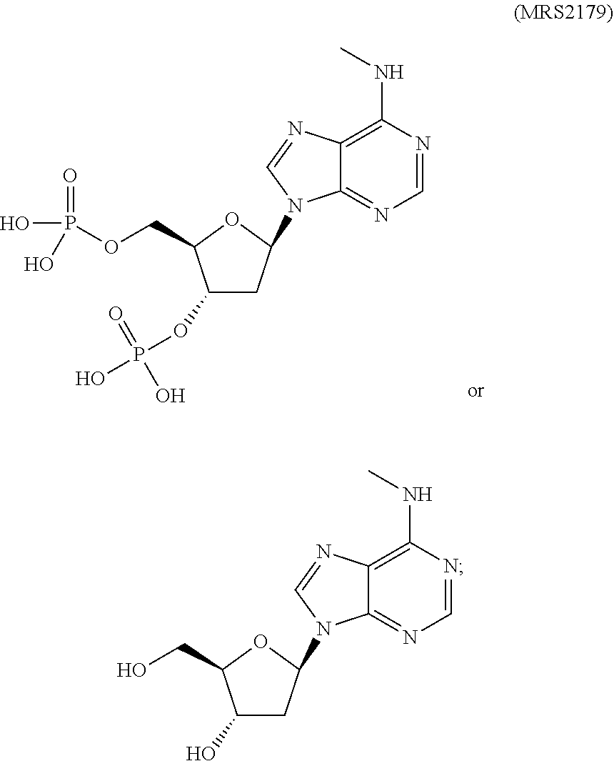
C1(OP(O)(=O)O)CC(N2C3=NC=NC(NC)=C3N=C2)OC1COP(O)(=O)O.C1(O)CC(N2C3=NC=NC(NC)=C3N=C2)OC1CO
